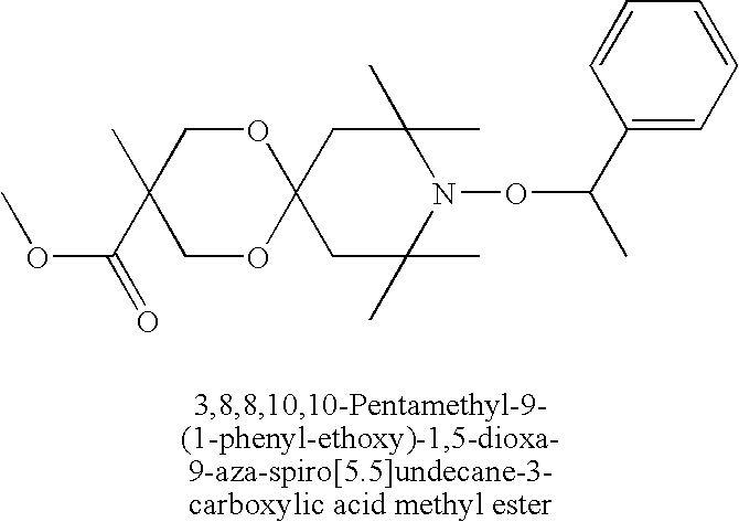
C12(CC(C)(C)N(OC(C)C3=CC=CC=C3)C(C)(C)C1)OCC(C)(C(OC)=O)CO2
